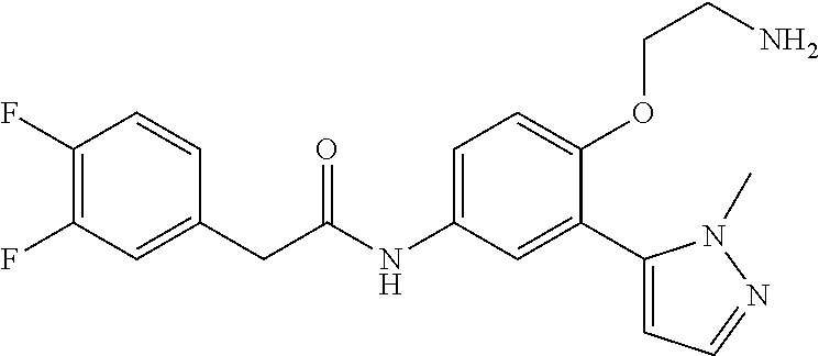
C1=C(CC(=O)NC2=CC=C(OCCN)C(C3=CC=NN3C)=C2)C=CC(F)=C1F
